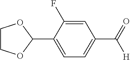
C1COC(C2=CC=C(C([H])=O)C=C2F)O1
